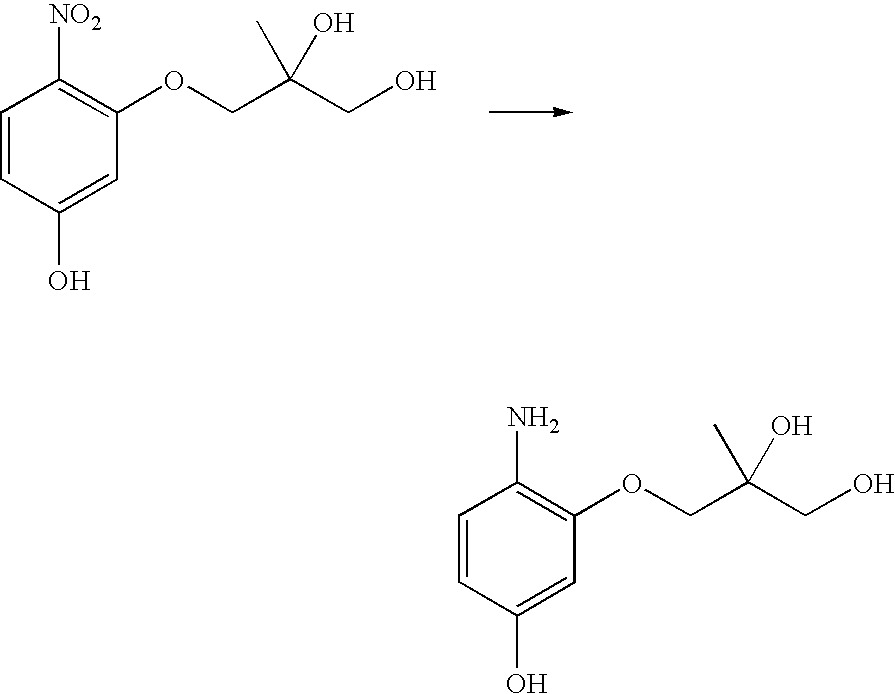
C1=CC(O)=CC(OCC(CO)(C)O)=C1[NO2].C1=CC(O)=CC(OCC(CO)(C)O)=C1N
